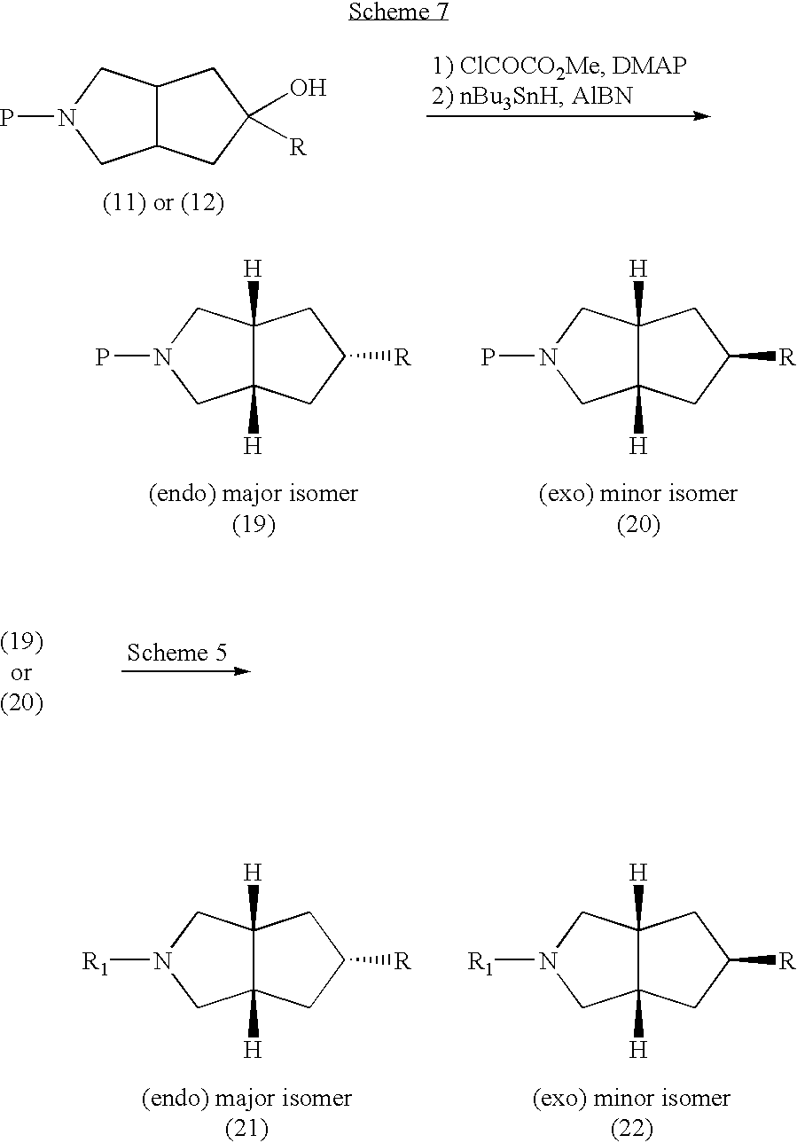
C12C(CN(P)C1)CC(O)([R])C2.C12([H])C([H])(CN(P)C1)CC([R])C2.C12([H])C([H])(CN(P)C1)CC([R])C2.C12([H])C([H])(CN([R1])C1)CC([R])C2.C12([H])C([H])(CN([R1])C1)CC([R])C2
